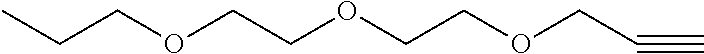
C(OCCOCC#C)COCCC
